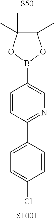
[S50].C1=CC(C2=CC=C(Cl)C=C2)=NC=C1B1OC(C)(C)C(C)(C)O1
